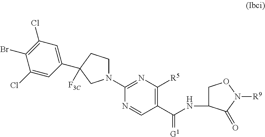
C1(Br)=C(Cl)C=C(C2([F3C])CCN(C3=NC([R5])=C(C(NC4CON([R9])C4=O)=[G1])C=N3)C2)C=C1Cl
